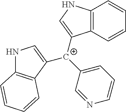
C12=C(C=CC=C1)C([C+](C1=CC=CN=C1)C1=CNC3=C1C=CC=C3)=CN2
